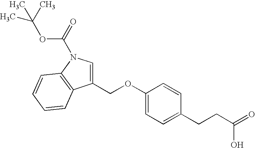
C1(COC2=CC=C(CCC(=O)O)C=C2)=CN(C(=O)OC(C)(C)C)C2=C1C=CC=C2
